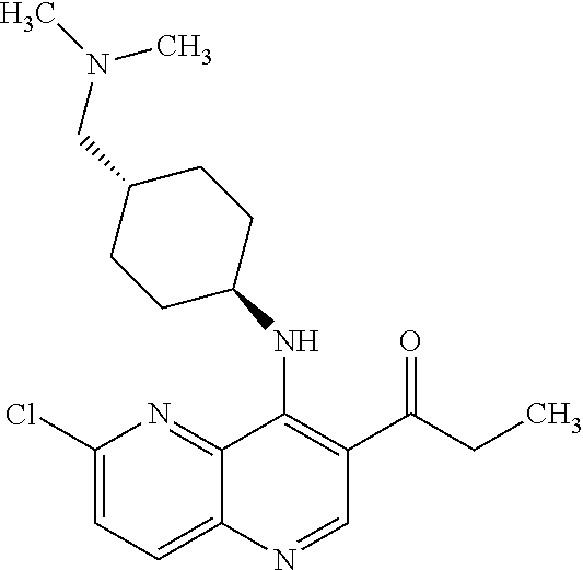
C1(Cl)=CC=C2C(=N1)C(NC1CCC(CN(C)C)CC1)=C(C(CC)=O)C=N2
